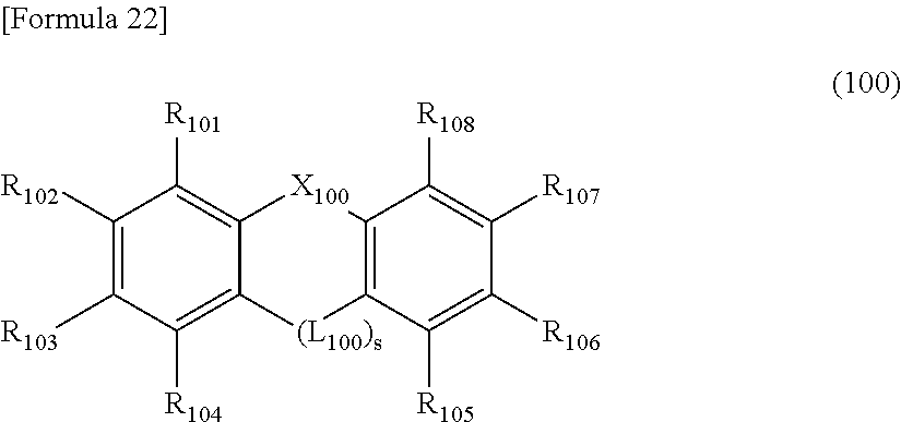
C12=C([R101])C([R102])=C([R103])C([R104])=C1[(L100)s]C1=C([X100]2)C([R108])=C([R107])C([R106])=C1[R105]
